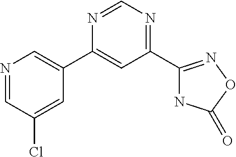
N1=CC(Cl)=CC(C2=CC(C3=NOC(=O)N3)=NC=N2)=C1
